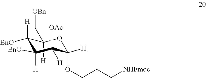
C1(C[OBn])([H])C([H])([BnO])C([BnO])([H])C([OAc])([H])C([H])(OCCC[NHFmoc])O1
